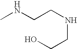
N(C)CCNCCO
